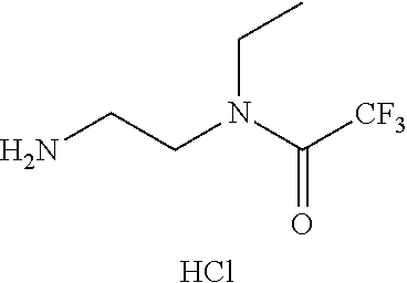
NCCN(C([CF3])=O)CC.Cl
